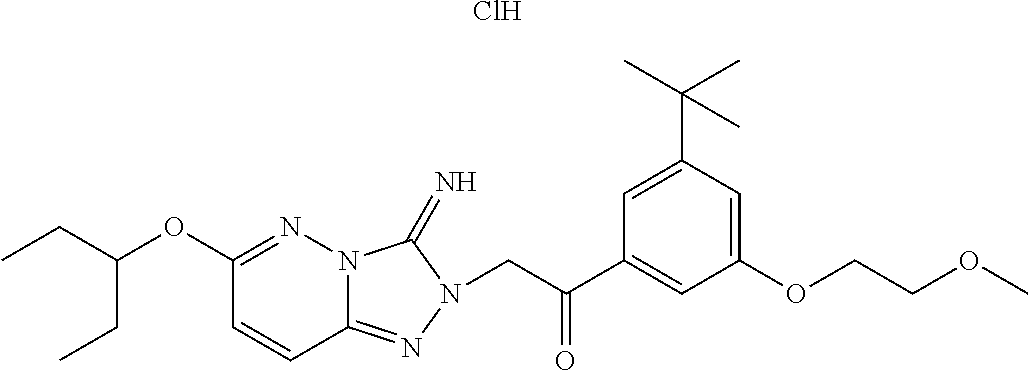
C12=NN(CC(C3=CC(OCCOC)=CC(C(C)(C)C)=C3)=O)C(=N)N1N=C(OC(CC)CC)C=C2.Cl
